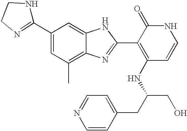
C1(C2=CC(C)=C3C(=C2)NC(C2=C(NC(CO)CC4=CC=NC=C4)C=CNC2=O)=N3)=NCCN1
